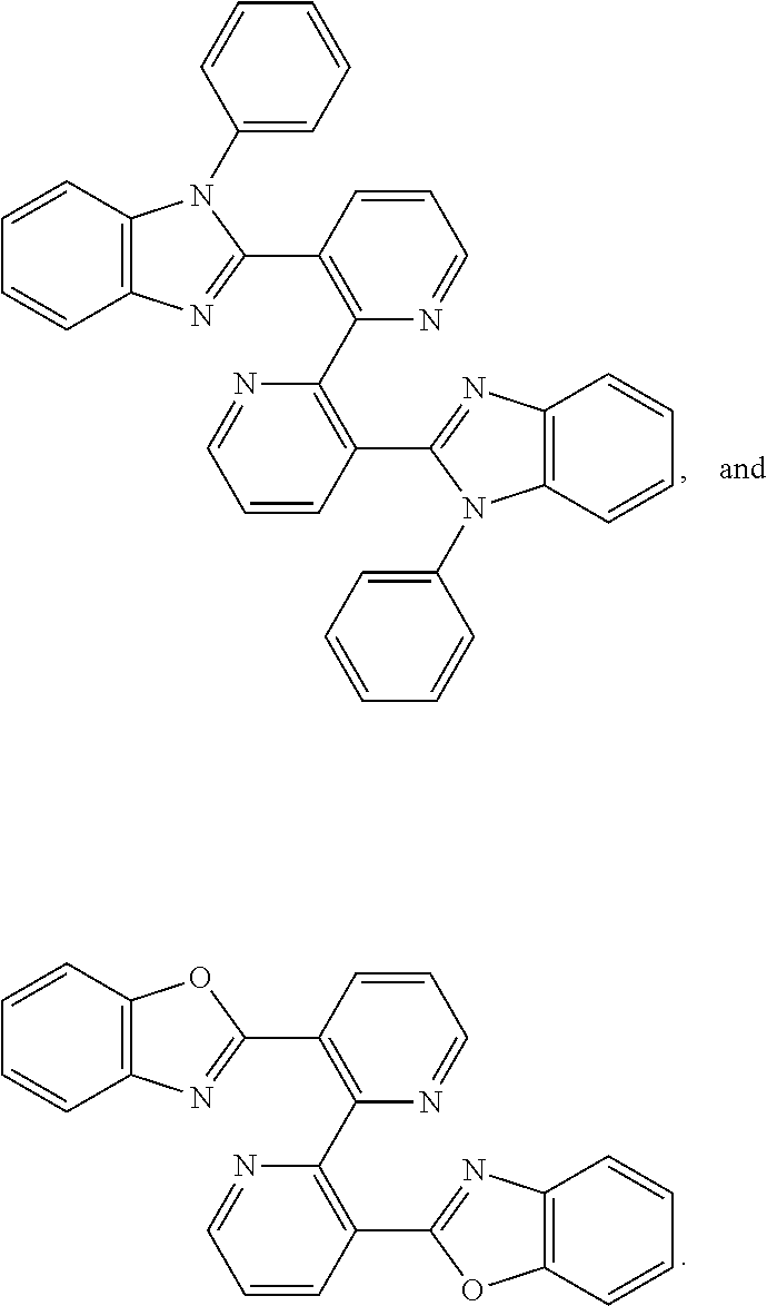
C12=C(C=CC=C1)N(C1=CC=CC=C1)C(C1=C(C3=C(C4=NC5=C(N4C4=CC=CC=C4)C=CC=C5)C=CC=N3)N=CC=C1)=N2.C12=C(C=CC=C1)OC(C1=C(C3=C(C4=NC5=C(O4)C=CC=C5)C=CC=N3)N=CC=C1)=N2
